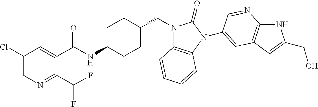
C1(Cl)=CN=C(C(F)F)C(C(NC2CCC(CN3C4=C(N(C5=CC6=C(NC(CO)=C6)N=C5)C3=O)C=CC=C4)CC2)=O)=C1
